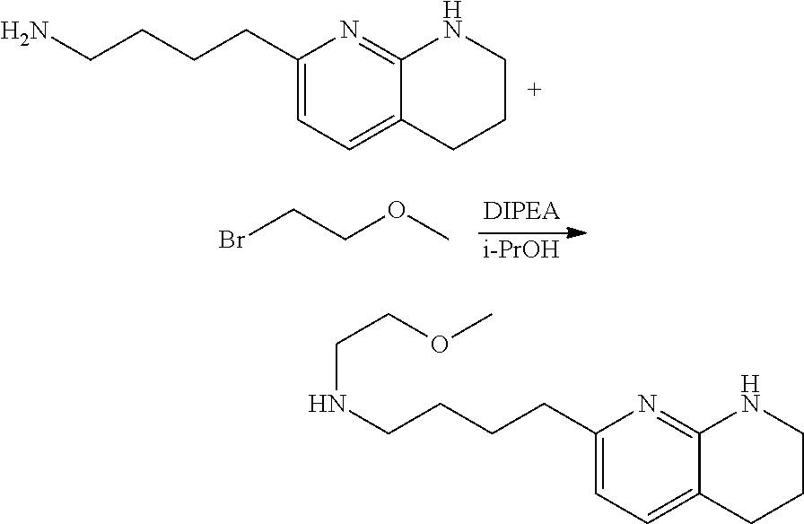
C1(CCCCN)=CC=C2C(=N1)NCCC2.BrCCOC.[i-PrOH].C1(CCCCNCCOC)=CC=C2C(=N1)NCCC2
